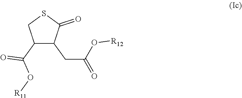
C1(C(O[R11])=O)C(CC(=O)O[R12])C(=O)SC1
